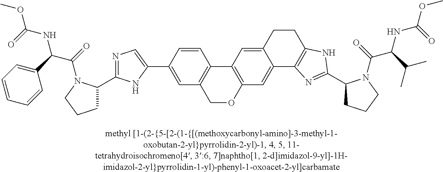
O1CC2=C(C3=C1C=C1C(=C3)CCC3=C1N=C(C1CCCN1C(=O)C(C(C)C)NC(=O)OC)N3)C=CC(C1=CN=C(C3CCCN3C(C(C3=CC=CC=C3)NC(=O)OC)=O)N1)=C2
